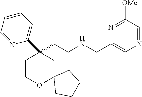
C(CNCC1=CN=CC([OMe])=N1)C1(C2=CC=CC=N2)CCOC2(C1)CCCC2
